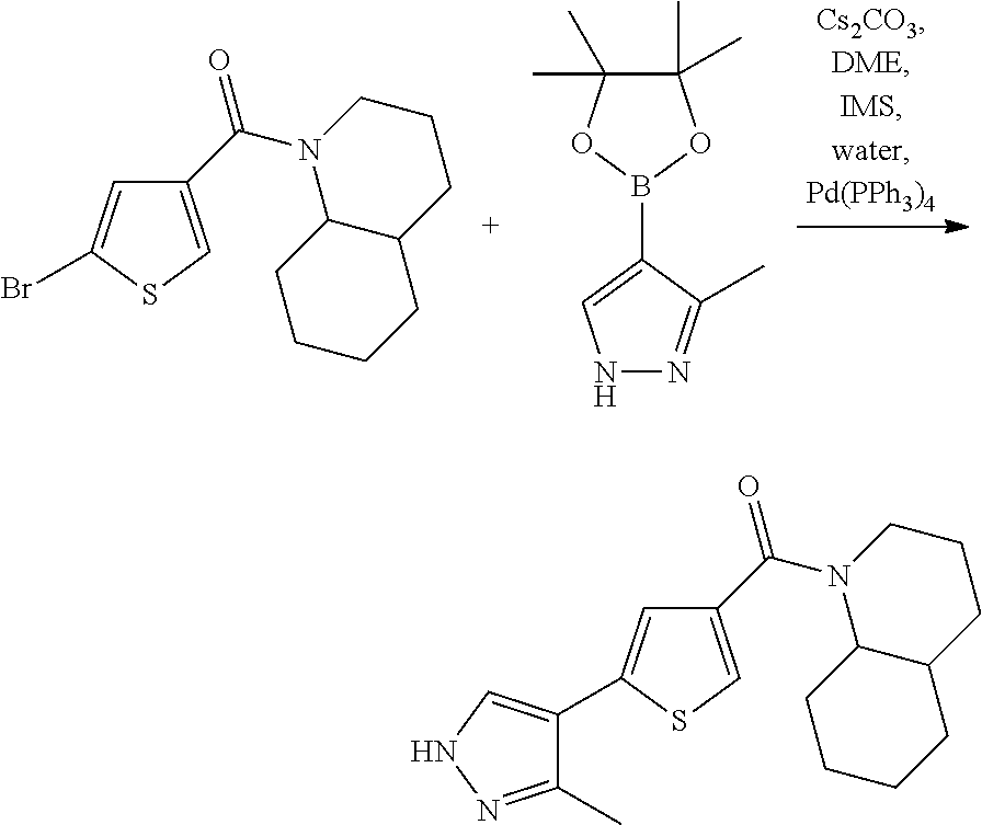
C1(C(N2C3C(CCC2)CCCC3)=O)=CSC(Br)=C1.C1(C)(C)C(C)(C)OB(C2=CNN=C2C)O1.C1(C(N2C3C(CCC2)CCCC3)=O)=CSC(C2=CNN=C2C)=C1
